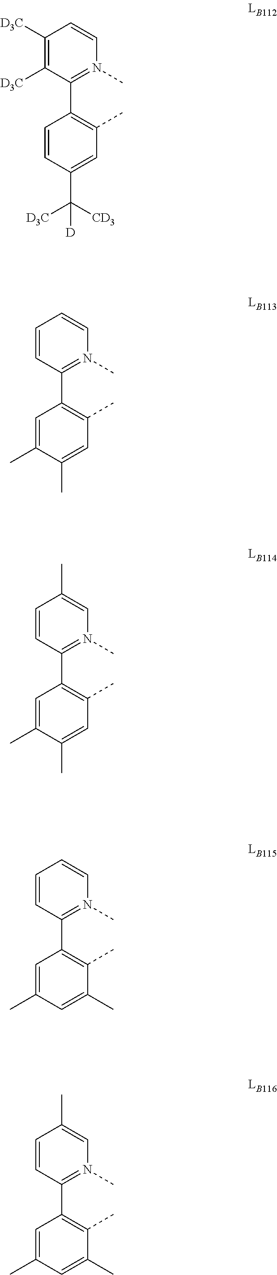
C1=CC(C2=C(C)C=C(C)C(C)=C2)=N(C)C=C1.C1=CC(C2=C(C)C=C(C)C(C)=C2)=N(C)C=C1C.C1=CC(C2=C(C)C(C)=CC(C)=C2)=N(C)C=C1.C1=CC(C2=C(C)C(C)=CC(C)=C2)=N(C)C=C1C.C1([D3C])=C([D3C])C(C2=C(C)C=C(C([D3C])([CD3])[D])C=C2)=N(C)C=C1
